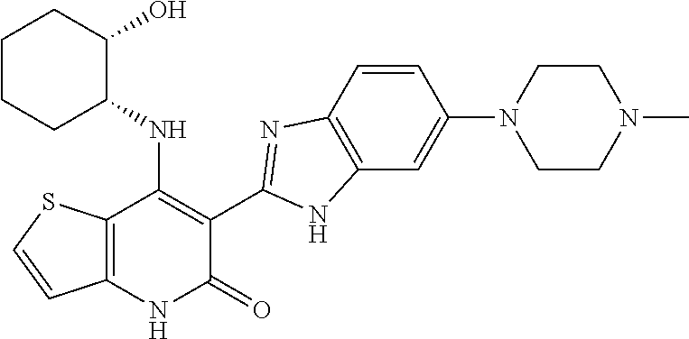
C1=CC2=C(C=C1N1CCN(C)CC1)NC(C1=C(NC3C(O)CCCC3)C3=C(NC1=O)C=CS3)=N2
